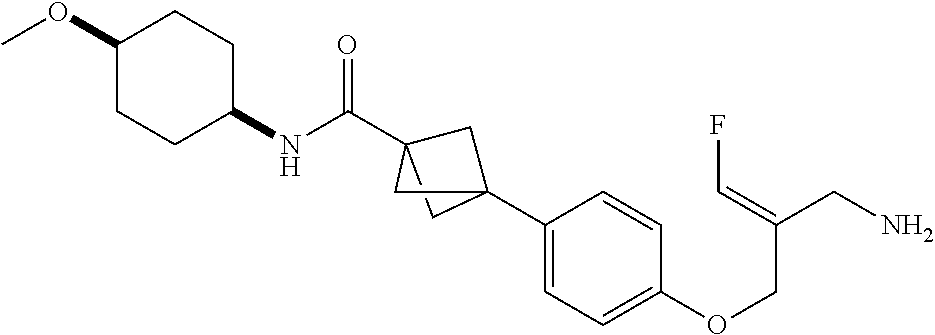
C12(C3=CC=C(OCC(CN)=CF)C=C3)CC(C(NC3CCC(OC)CC3)=O)(C1)C2
